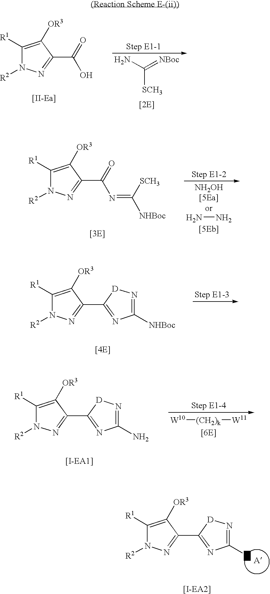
NC(=[NBoc])[SCH3].C1([R1])=C([OR3])C(C(=O)O)=NN1[R2].C1([R1])=C([OR3])C(C2=NC([NHBoc])=N[D]2)=NN1[R2].C1([R1])=C([OR3])C(C2=NC(N)=N[D]2)=NN1[R2].C1([R1])=C([OR3])C(C(=O)N=C([NHBoc])[SCH3])=NN1[R2].NN.C1([R1])=C([OR3])C(C2=NC(N)=N[D]2)=NN1[R2].[W10][(CH2)k][W11]
